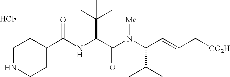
C(NC(C(N(C(C=C(C[CO2H])C)C(C)C)[Me])=O)C(C)(C)C)(=O)C1CCNCC1.Cl
